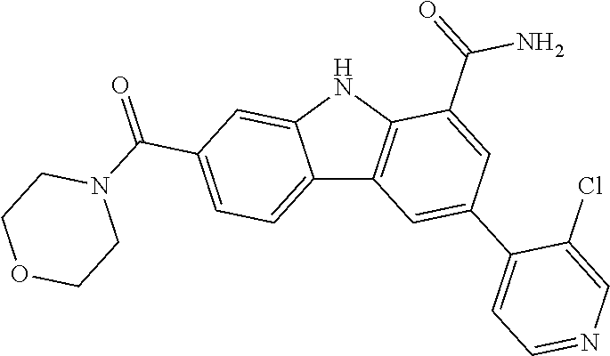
C12=CC=C(C(=O)N3CCOCC3)C=C1NC1=C2C=C(C2=CC=NC=C2Cl)C=C1C(=O)N
